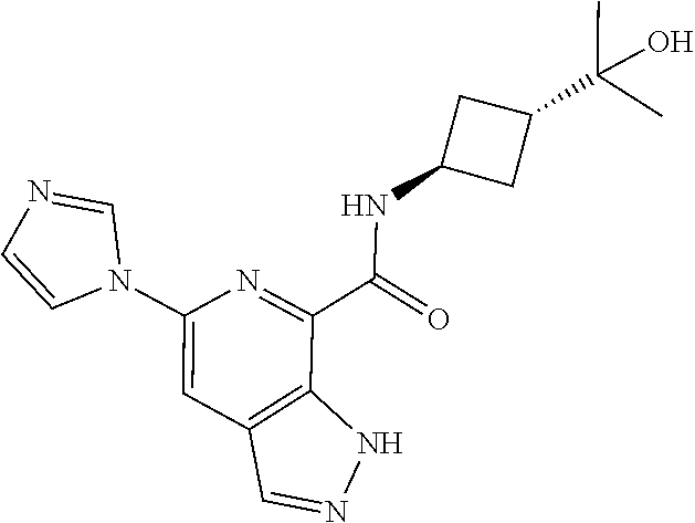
OC(C)(C)C1CC(NC(C2=NC(N3C=NC=C3)=CC3=C2NN=C3)=O)C1
